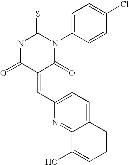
N1C(=O)C(=CC2=CC=C3C(=N2)C(O)=CC=C3)C(=O)N(C2=CC=C(Cl)C=C2)C1=S
